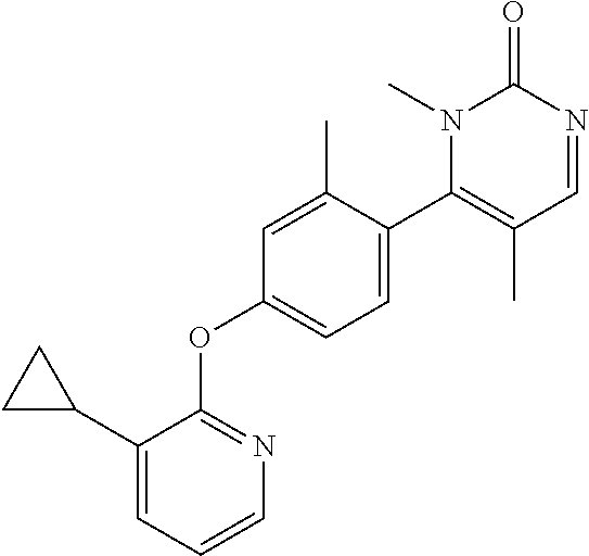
C1=CC=C(C2CC2)C(OC2=CC=C(C3=C(C)C=NC(=O)N3C)C(C)=C2)=N1
